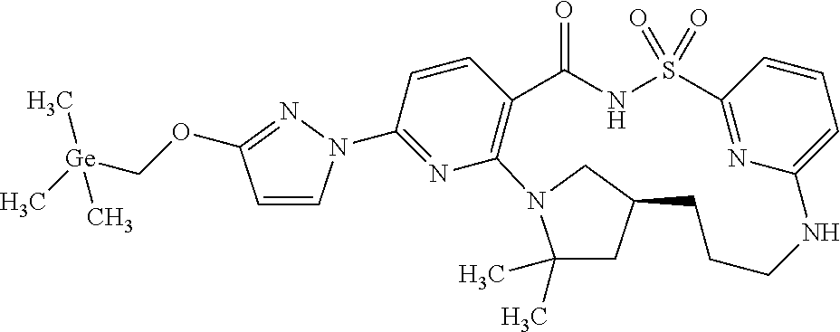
C1=CC2=C(N=C1N1C=CC(OC[Ge](C)(C)C)=N1)N1C(C)(C)CC(C1)CCCNC1=CC=CC(=N1)S(=O)(=O)NC2=O
